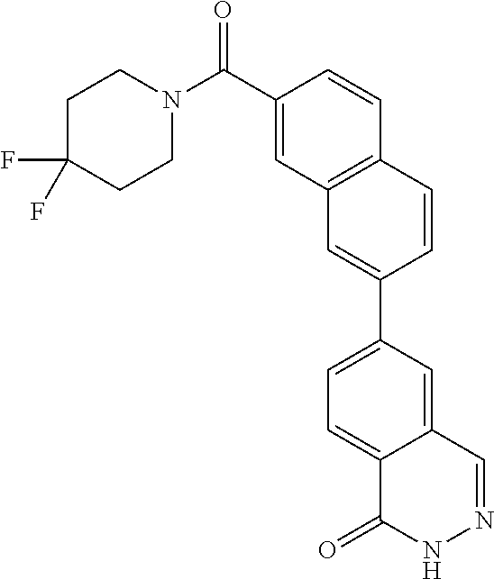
FC1(F)CCN(C(C2=CC3=C(C=C2)C=CC(C2=CC=C4C(=C2)C=NNC4=O)=C3)=O)CC1
